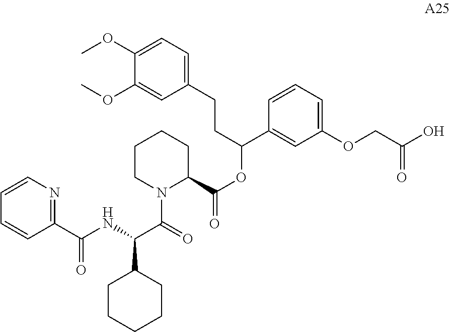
C1CN(C(=O)C(C2CCCCC2)NC(C2=NC=CC=C2)=O)C(C(=O)OC(C2=CC(OCC(O)=O)=CC=C2)CCC2=CC=C(OC)C(OC)=C2)CC1
